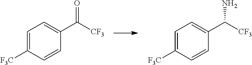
C1=C([F3C])C=CC(C([CF3])=O)=C1.C1=C([F3C])C=CC(C([CF3])N)=C1
